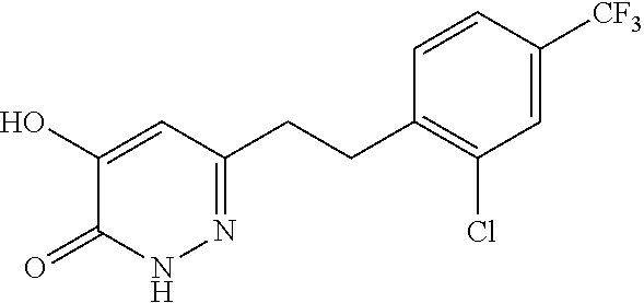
N1=C(CCC2=C(Cl)C=C([CF3])C=C2)C=C(O)C(=O)N1
